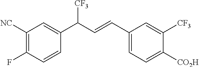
C1(C(C=CC2=CC=C([CO2H])C([CF3])=C2)[CF3])=CC([NC])=C(F)C=C1
